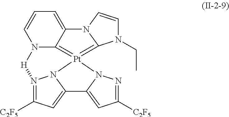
N12C3=[Pt]4(=C5N(CC)C=CN5C3=CC=C1)N1N=C([C2F5])C=C1C1=CC([C2F5])=N([H]2)N41
